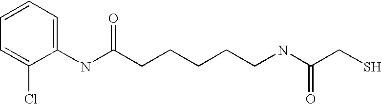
C1=CC=C(NC(CCCCCNC(CS)=O)=O)C(Cl)=C1
